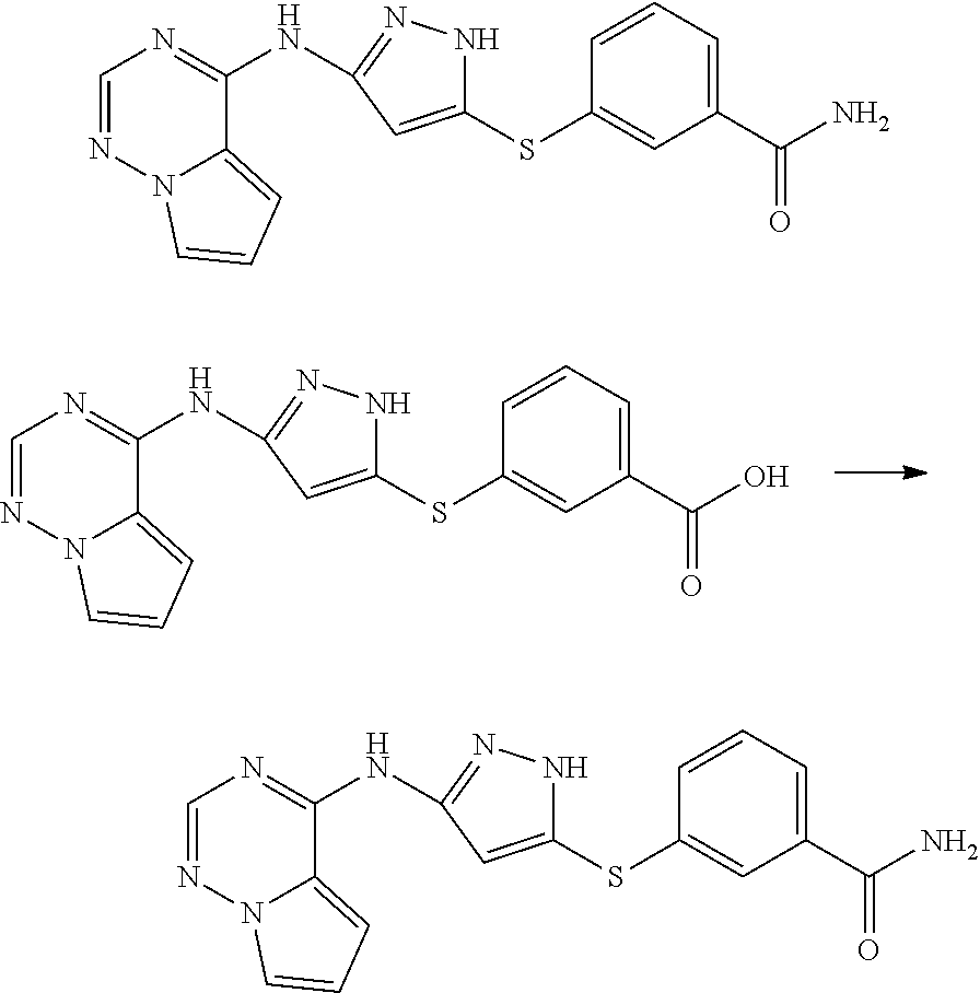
C1=NN2C(=CC=C2)C(NC2=NNC(SC3=CC(C(O)=O)=CC=C3)=C2)=N1.C1=NN2C(=CC=C2)C(NC2=NNC(SC3=CC(C(N)=O)=CC=C3)=C2)=N1.C1=NN2C(=CC=C2)C(NC2=NNC(SC3=CC(C(N)=O)=CC=C3)=C2)=N1
